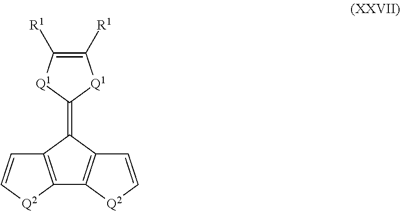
C12=C([Q2]C=C1)C1=C(C2=C2[Q1]C([R1])=C([R1])[Q1]2)C=C[Q2]1
